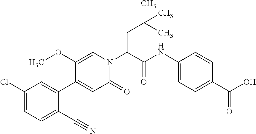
C1(C#N)=CC=C(Cl)C=C1C1=CC(=O)N(C(CC(C)(C)C)C(NC2=CC=C(C(O)=O)C=C2)=O)C=C1OC
